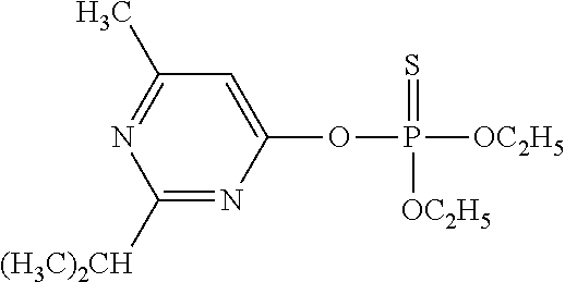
C1([(H3C)2CH])=NC(OP([OC2H5])([OC2H5])=S)=CC(C)=N1
